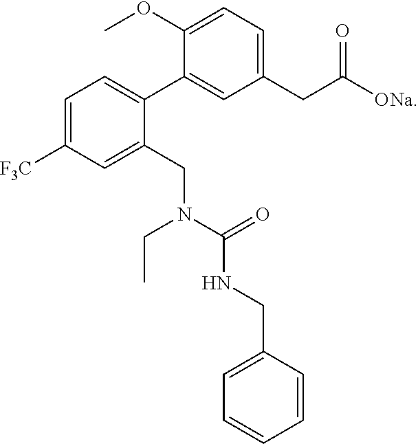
C1(CC([ONa])=O)=CC=C(OC)C(C2=CC=C([F3C])C=C2CN(C(=O)NCC2=CC=CC=C2)CC)=C1
